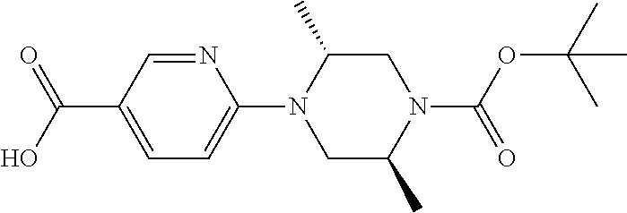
OC(C1=CC=C(N2CC(C)N(C(=O)OC(C)(C)C)CC2C)N=C1)=O
